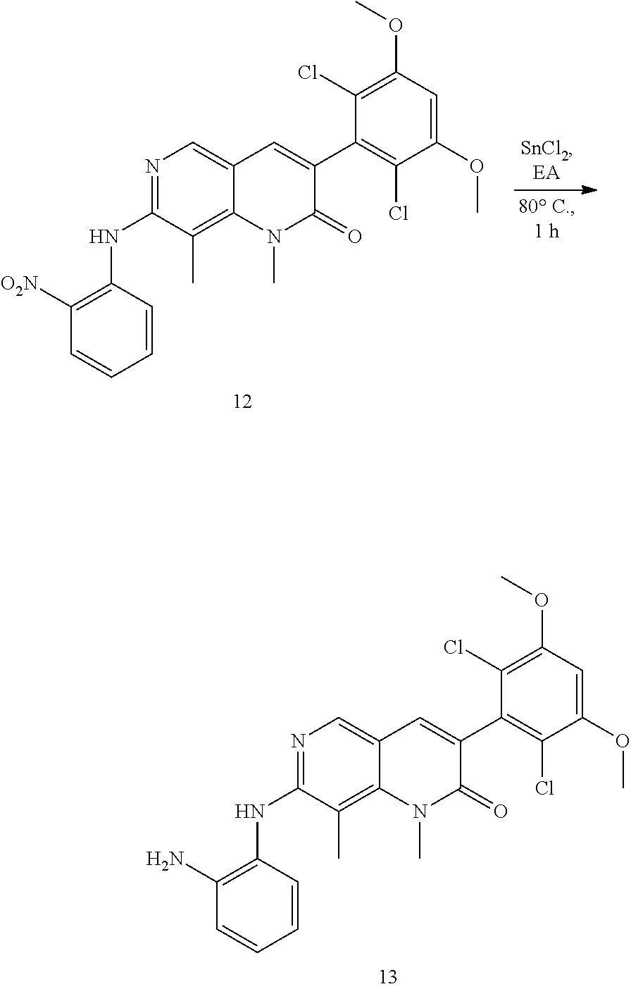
N1=C(NC2=C(N)C=CC=C2)C(C)=C2C(=C1)C=C(C1=C(Cl)C(OC)=CC(OC)=C1Cl)C(=O)N2C.N1=C(NC2=C([O2N])C=CC=C2)C(C)=C2C(=C1)C=C(C1=C(Cl)C(OC)=CC(OC)=C1Cl)C(=O)N2C
